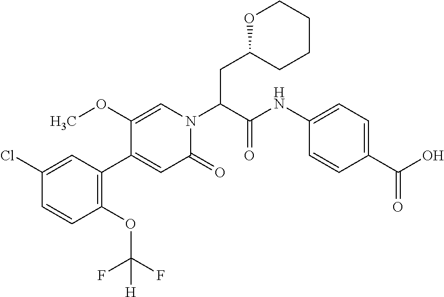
C1(Cl)=CC(C2=CC(=O)N(C(C(NC3=CC=C(C(O)=O)C=C3)=O)CC3OCCCC3)C=C2OC)=C(OC(F)(F)[H])C=C1
